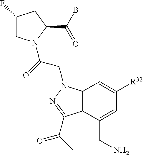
C1(F)CN(C(=O)CN2C3=C(C(CN)=CC([R32])=C3)C(C(=O)C)=N2)C(C(B)=O)C1
